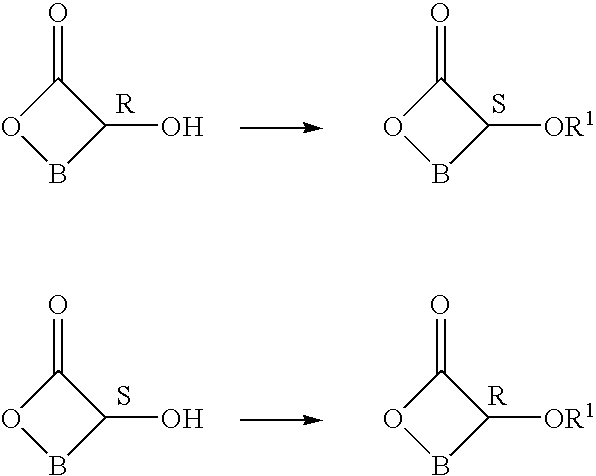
O1BC(O)C1=O.O1BC([OR1])C1=O.S.O1BC(O)C1=O.O1BC([OR1])C1=O.[R].S
